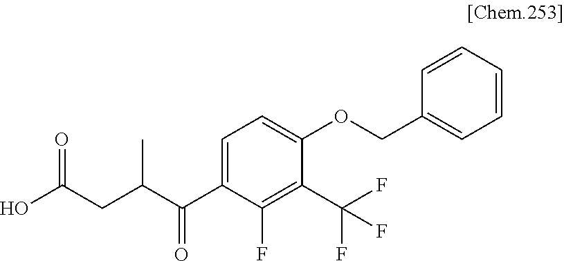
C1=C(C(C(CC(O)=O)C)=O)C(F)=C(C(F)(F)F)C(OCC2=CC=CC=C2)=C1
